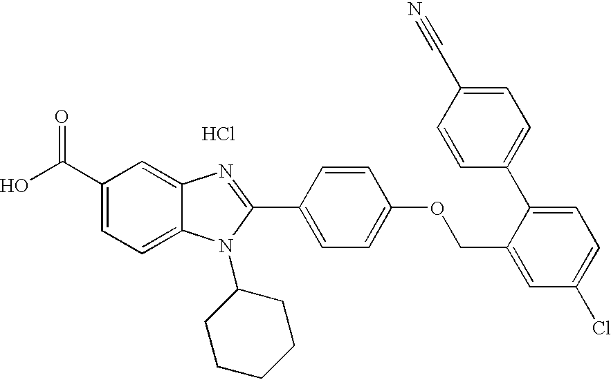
OC(C1=CC=C2C(=C1)N=C(C1=CC=C(OCC3=CC(Cl)=CC=C3C3=CC=C(C#N)C=C3)C=C1)N2C1CCCCC1)=O.Cl
